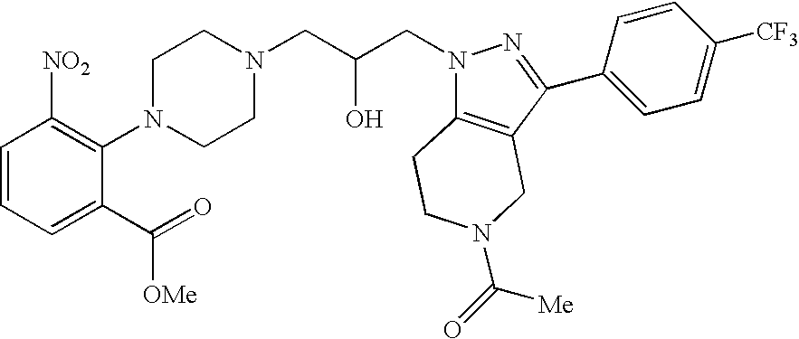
C1CN(CC(CN2C3=C(C(C4=CC=C([CF3])C=C4)=N2)CN(C(=O)[Me])CC3)O)CCN1C1=C([NO2])C=CC=C1C(=O)[OMe]
